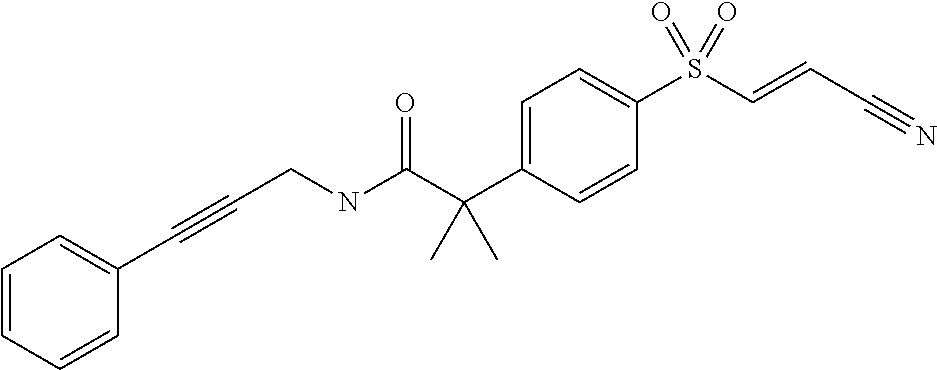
C1=C(C(C(NCC#CC2=CC=CC=C2)=O)(C)C)C=CC(S(C=CC#N)(=O)=O)=C1
